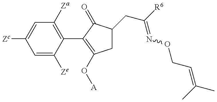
C1=C([Ze])C(C2=C(O[A])CC(CC(=NOCC=C(C)C)[R6])C2=O)=C([Za])C=C1[Zc]
